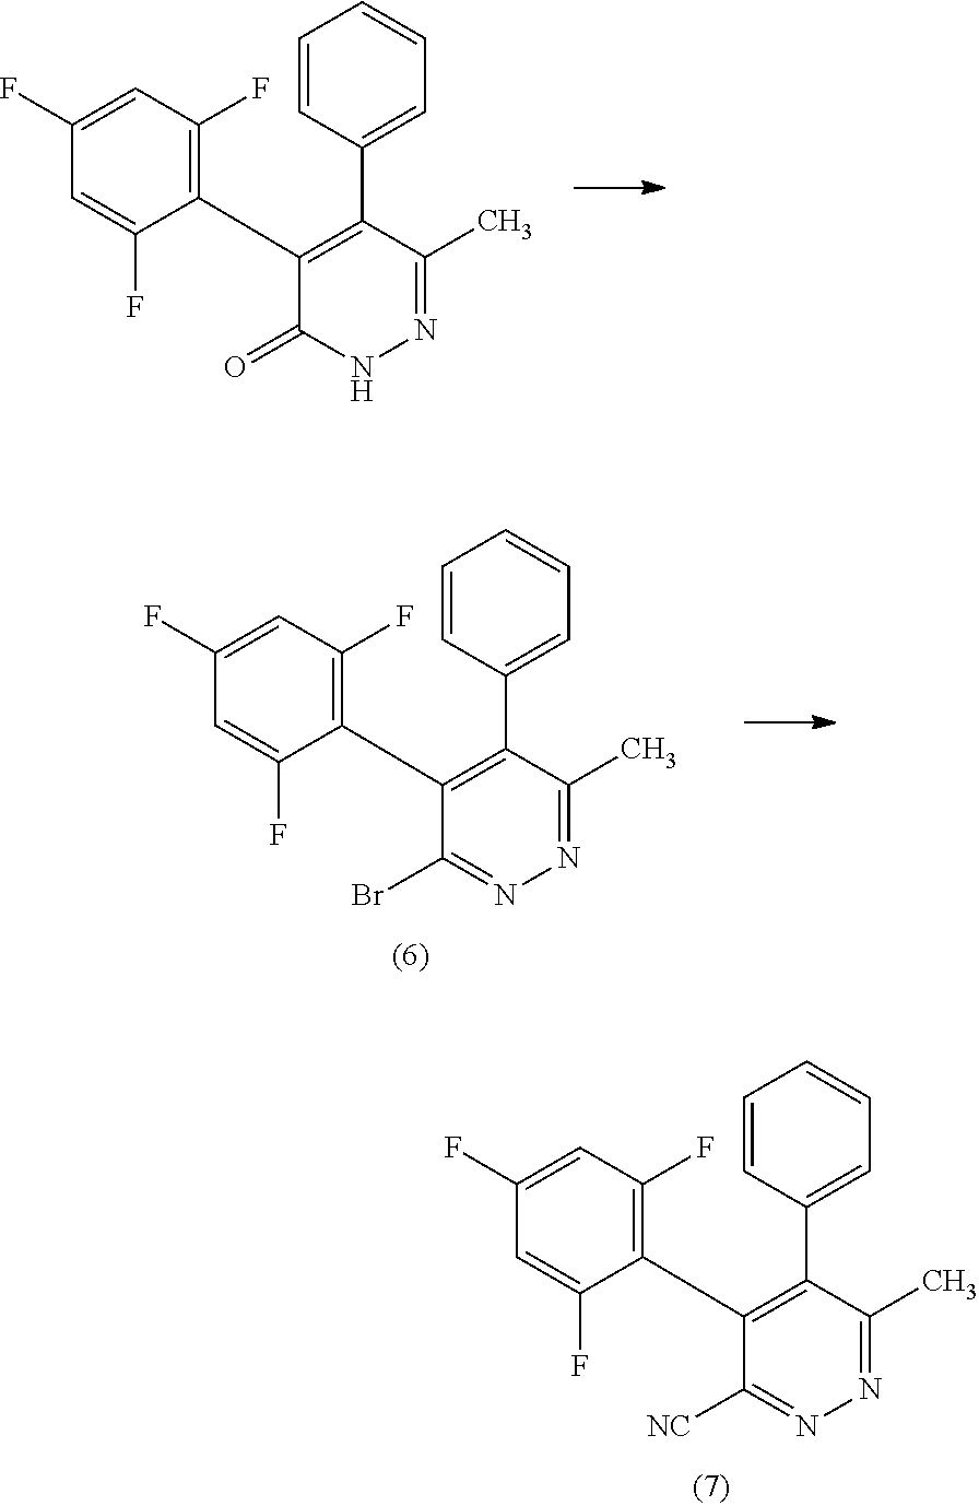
C1=CC(C2=C(C3=C(F)C=C(F)C=C3F)C(=O)NN=C2C)=CC=C1.C1=CC(C2=C(C3=C(F)C=C(F)C=C3F)C(Br)=NN=C2C)=CC=C1.C1=CC(C2=C(C3=C(F)C=C(F)C=C3F)C([NC])=NN=C2C)=CC=C1
